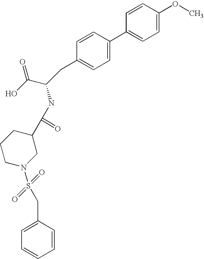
C1=CC(OC)=CC=C1C1=CC=C(CC(C(O)=O)NC(C2CCCN(S(=O)(=O)CC3=CC=CC=C3)C2)=O)C=C1
